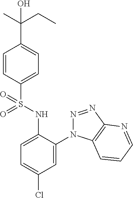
C1=CC(S(NC2=CC=C(Cl)C=C2N2N=NC3=C2C=CC=N3)(=O)=O)=CC=C1C(CC)(C)O
